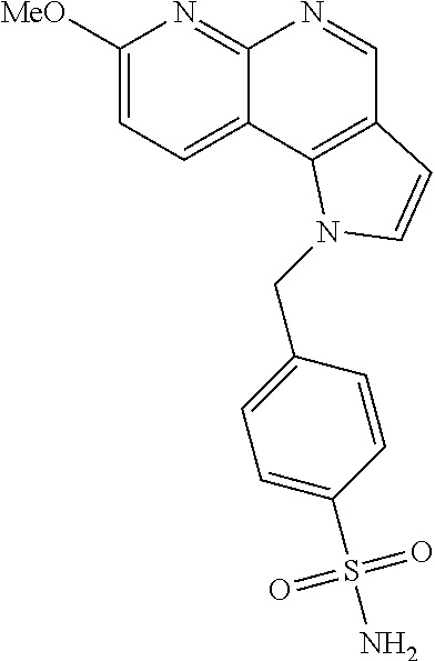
C1([MeO])=CC=C2C(=N1)N=CC1=C2N(CC2=CC=C(S(N)(=O)=O)C=C2)C=C1
